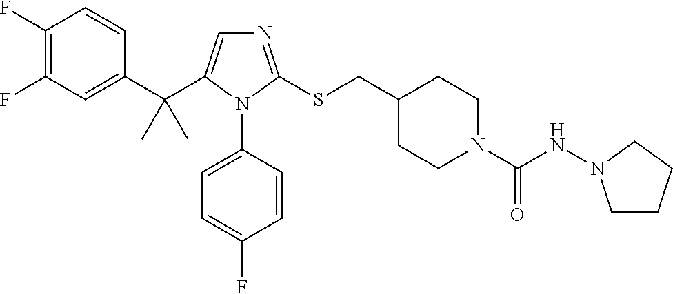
C1(C(C2=CN=C(SCC3CCN(C(NN4CCCC4)=O)CC3)N2C2=CC=C(F)C=C2)(C)C)=CC(F)=C(F)C=C1
